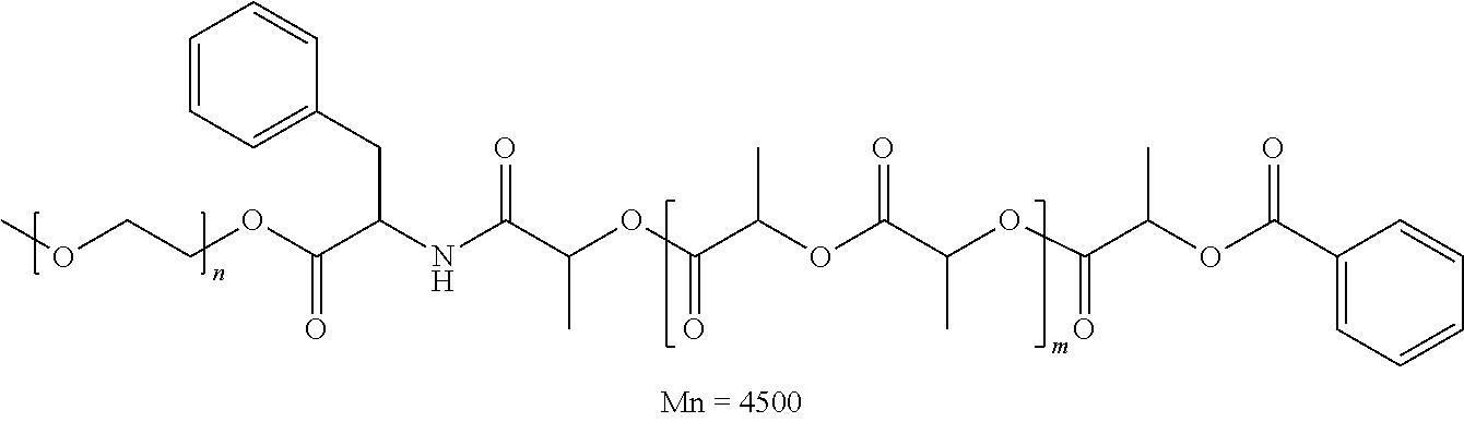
COCCOC(C(NC(C(OC(C(OC(C(OC(C(OC(C1=CC=CC=C1)=O)C)=O)C)=O)C)=O)C)=O)CC1=CC=CC=C1)=O
